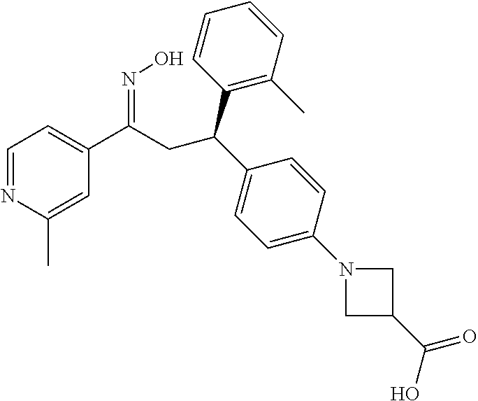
C1=NC(C)=CC(C(=NO)CC(C2=CC=C(N3CC(C(=O)O)C3)C=C2)C2=C(C)C=CC=C2)=C1
